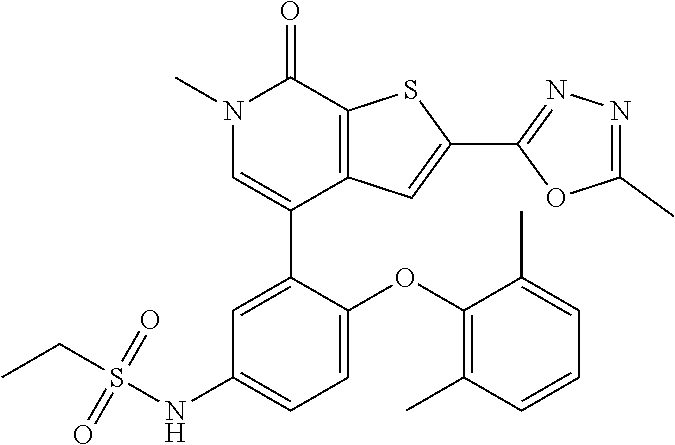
N1(C)C=C(C2=CC(NS(CC)(=O)=O)=CC=C2OC2=C(C)C=CC=C2C)C2=C(C1=O)SC(C1=NN=C(C)O1)=C2
